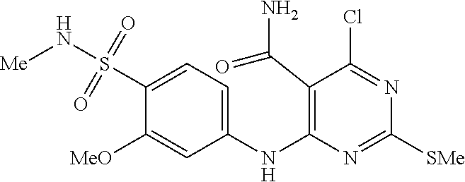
C1(NC2=C(C(N)=O)C(Cl)=NC([SMe])=N2)=CC=C(S(N[Me])(=O)=O)C([MeO])=C1
